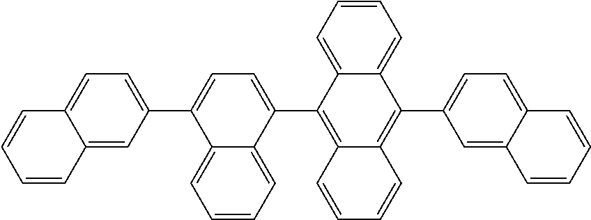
C1=CC=C2C(=C1)C(C1=CC=C3C(=C1)C=CC=C3)=CC=C2C1=C2C(=C(C3=CC=C4C(=C3)C=CC=C4)C3=CC=CC=C13)C=CC=C2
